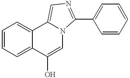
C1=CC=C2C(=C1)C1=CN=C(C3=CC=CC=C3)N1C=C2O
